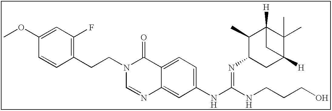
C1(OC)=CC(F)=C(CCN2C=NC3=CC(NC(=NC4CC5([H])C(C)(C)C([H])(C4C)C5)NCCCO)=CC=C3C2=O)C=C1
